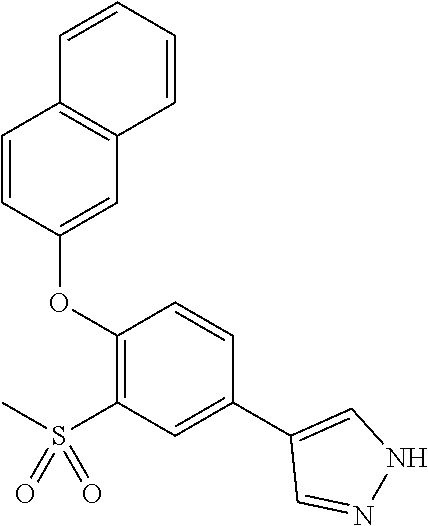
C1=CC(OC2=C(S(C)(=O)=O)C=C(C3=CNN=C3)C=C2)=CC2=C1C=CC=C2
